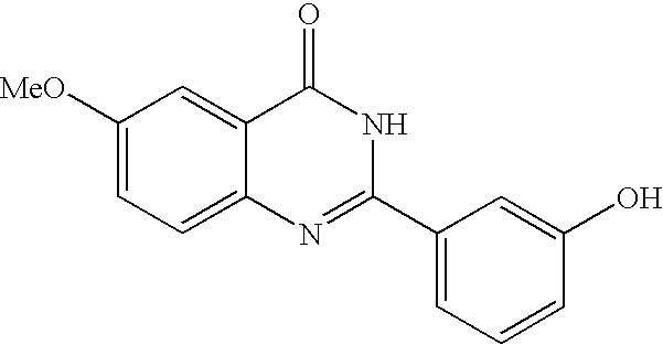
C1([MeO])=CC=C2C(=C1)C(=O)NC(C1=CC=CC(O)=C1)=N2
